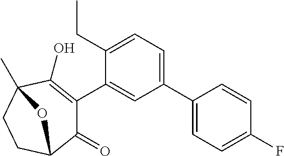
C1(C2=CC=C(CC)C(C3=C(O)C4(C)CCC(C3=O)O4)=C2)=CC=C(F)C=C1
